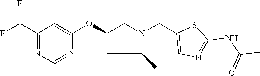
C1(OC2=CC(C(F)F)=NC=N2)CC(C)N(CC2=CN=C(NC(=O)C)S2)C1
